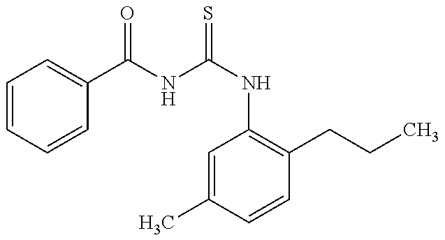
C1=CC=CC(C(NC(NC2=C(CCC)C=CC(C)=C2)=S)=O)=C1
